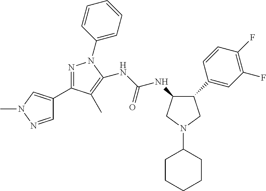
C1(C2=CC(F)=C(F)C=C2)CN(C2CCCCC2)CC1NC(NC1=C(C)C(C2=CN(C)N=C2)=NN1C1=CC=CC=C1)=O
